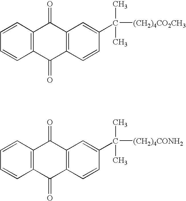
C1=CC2=C(C=C1)C(=O)C1=C(C2=O)C=CC(C(C)(C)[(CH2)4CO2CH3])=C1.C1=CC2=C(C=C1)C(=O)C1=C(C2=O)C=CC(C(C)(C)[(CH2)4CONH2])=C1
